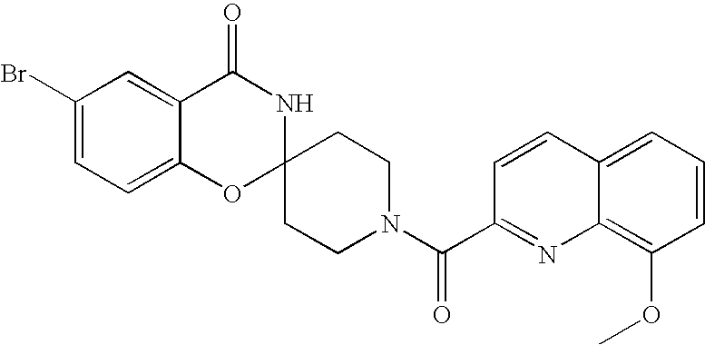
C1(Br)=CC=C2C(=C1)C(=O)NC1(O2)CCN(C(=O)C2=NC3=C(OC)C=CC=C3C=C2)CC1
